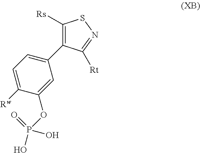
C1([Rs])=C(C2=CC=C([Rw])C(OP(O)(O)=O)=C2)C([Rt])=NS1
